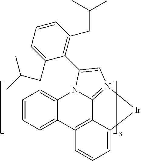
C12=CC=CC=C1N1C3=N(C=C1C1=C(CC(C)C)C=CC=C1CC(C)C)[Ir]C1=CC=CC2=C31
